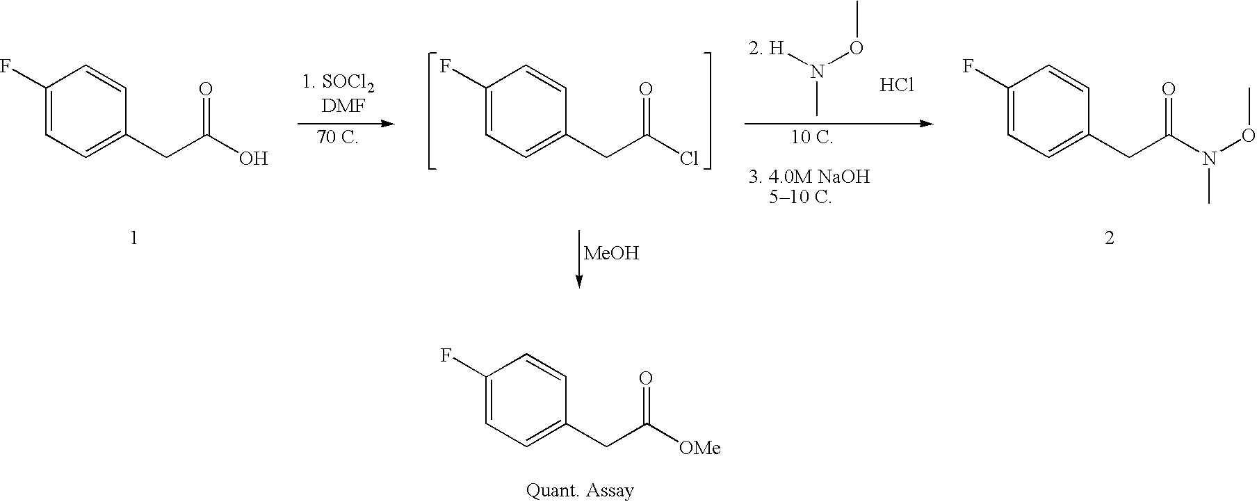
C1(F)=CC=C(CC(N(OC)C)=O)C=C1.C1(F)=CC=C(CC(Cl)=O)C=C1.C1(F)=CC=C(CC(O)=O)C=C1.[H]N(OC)C.Cl.C1(F)=CC=C(CC([OMe])=O)C=C1.[MeOH]
